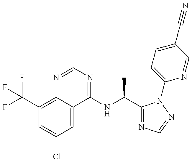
C1(C(F)(F)F)=C2C(=CC(Cl)=C1)C(NC(C1=NC=NN1C1=CC=C(C#N)C=N1)C)=NC=N2
